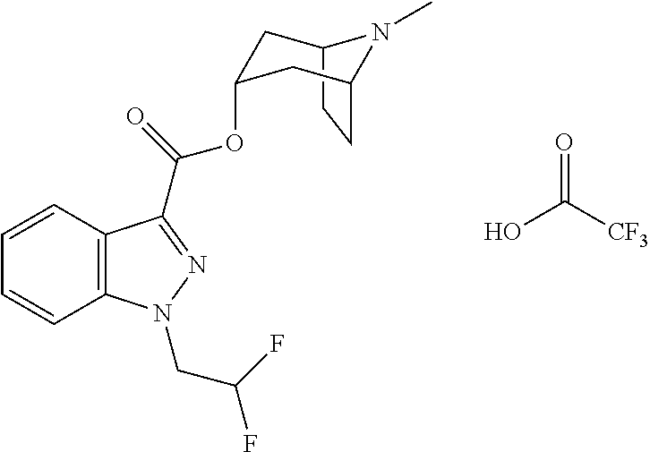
C12CCC(CC(OC(C3=NN(CC(F)F)C4=C3C=CC=C4)=O)C1)N2C.OC([CF3])=O
